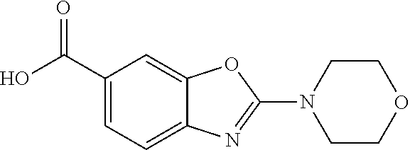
C1(C(O)=O)=CC=C2C(=C1)OC(N1CCOCC1)=N2
